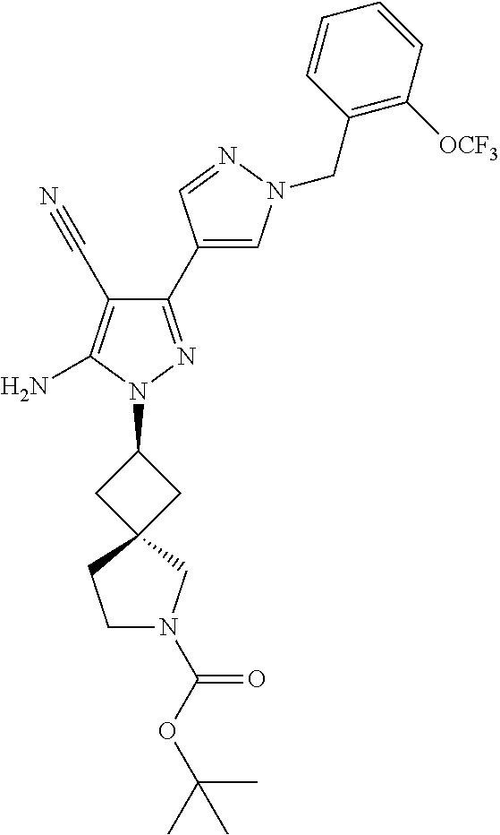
C1(C2=CN(CC3=C([OCF3])C=CC=C3)N=C2)=NN(C2CC3(C2)CN(C(OC(C)(C)C)=O)CC3)C(N)=C1C#N
